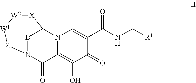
[L]1N2C(=O)C3=C(O)C(=O)C(C(NC[R1])=O)=CN3C1[X][W2][W1][Z]2
